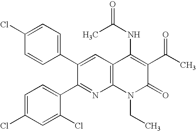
C1(Cl)=CC=C(C2=CC3=C(N=C2C2=CC=C(Cl)C=C2Cl)N(CC)C(=O)C(C(C)=O)=C3NC(C)=O)C=C1
